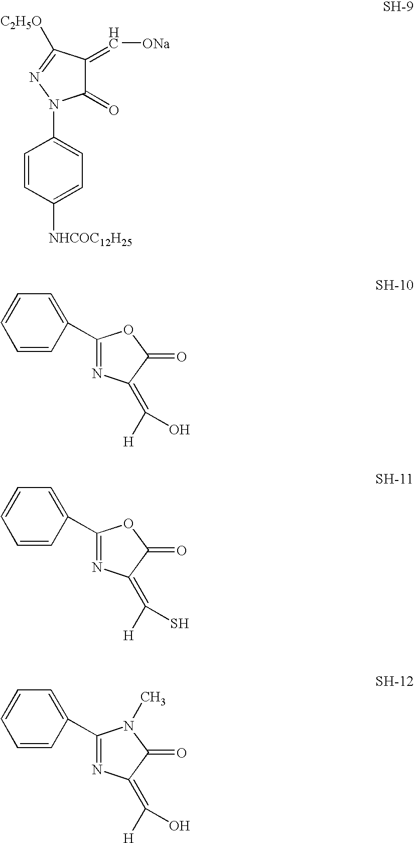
C1(=O)C(=C[ONa])C([C2H5O])=NN1C1=CC=C([NHCOC12H25])C=C1.C1(C2=CC=CC=C2)=NC(=C([H])O)C(=O)O1.C1(C2=CC=CC=C2)=NC(=C([H])S)C(=O)O1.C1(C2=CC=CC=C2)=NC(=C([H])O)C(=O)N1C
